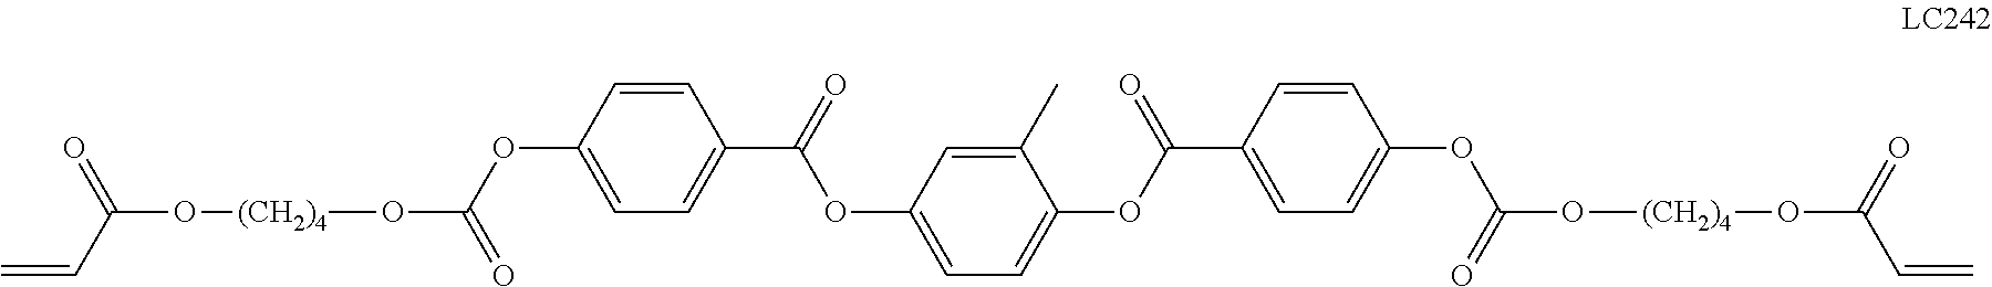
C1=C(OC(C2=CC=C(OC(O[(CH2)4]OC(=O)C=C)=O)C=C2)=O)C=C(C)C(OC(C2=CC=C(OC(O[(CH2)4]OC(C=C)=O)=O)C=C2)=O)=C1
